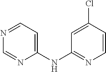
C1(NC2=NC=CC(Cl)=C2)=CC=NC=N1
